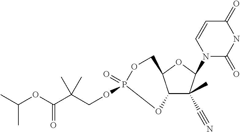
C12C(C)(C#N)C(N3C(=O)NC(=O)C=C3)OC1COP(=O)(OCC(C(OC(C)C)=O)(C)C)O2
